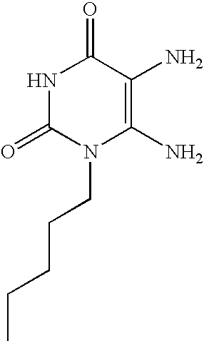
N1C(=O)N(CCCCC)C(N)=C(N)C1=O
